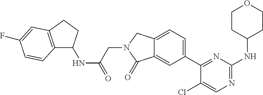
C12=C(CCC1NC(=O)CN1CC3=CC=C(C4=NC(NC5CCOCC5)=NC=C4Cl)C=C3C1=O)C=C(F)C=C2
